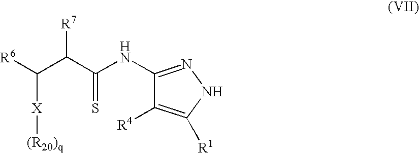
C([X][(R20)q])(C(C(=S)NC1=NNC([R1])=C1[R4])[R7])[R6]
